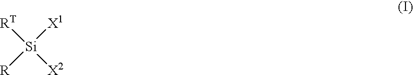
[Si]([X1])([R])([RT])[X2]
